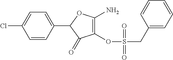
C1(OS(=O)(CC2=CC=CC=C2)=O)=C(N)OC(C2=CC=C(Cl)C=C2)C1=O
